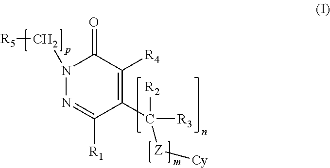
[R5]CN1N=C([R1])C(C([R3])([R2])[Z][Cy])=C([R4])C1=O
